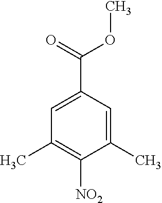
C1(C)=CC(C(=O)OC)=CC(C)=C1[NO2]
